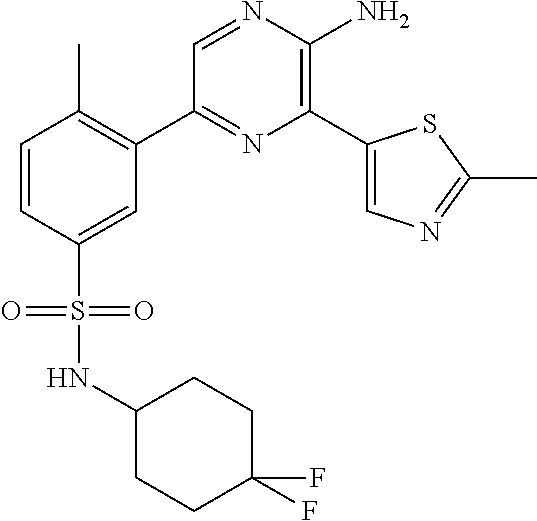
C1(C2=C(C)C=CC(S(=O)(=O)NC3CCC(F)(F)CC3)=C2)=NC(C2=CN=C(C)S2)=C(N)N=C1
